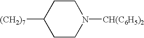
C1CN([CH(C6H5)2])CCC1[(CH2)7]
